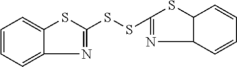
C1=CC=C2C(=C1)SC(SSC1=NC3C(S1)C=CC=C3)=N2
